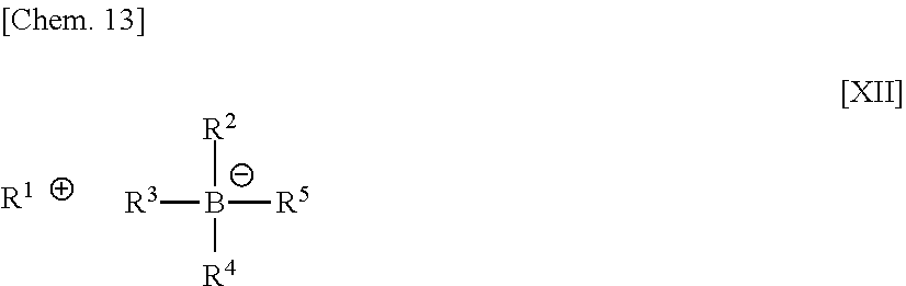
[R3][B-]([R5])([R2])[R4].[R1]
